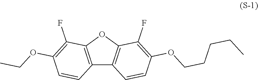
C12=C(OC3=C1C=CC(OCCCCC)=C3F)C(F)=C(OCC)C=C2
